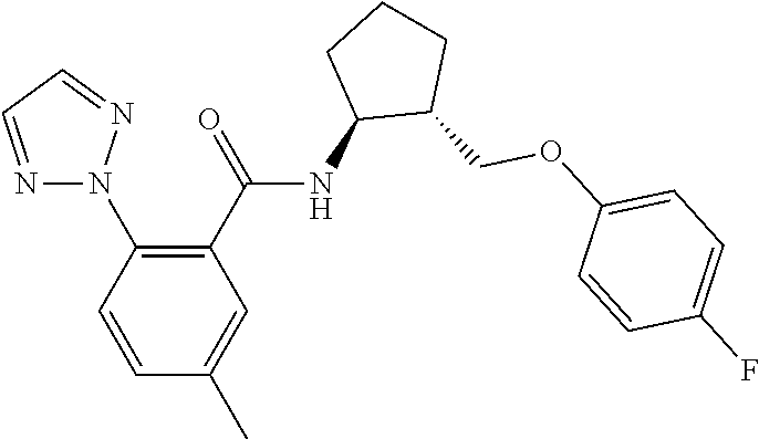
N1(C2=C(C(=O)NC3C(COC4=CC=C(F)C=C4)CCC3)C=C(C)C=C2)N=CC=N1
